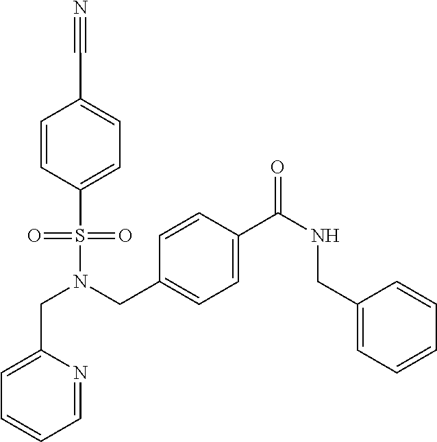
C1=CC(S(=O)(=O)N(CC2=CC=C(C(NCC3=CC=CC=C3)=O)C=C2)CC2=CC=CC=N2)=CC=C1C#N
